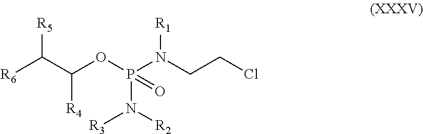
C([R4])(OP(N([R3])[R2])(=O)N(CCCl)[R1])C([R6])[R5]
